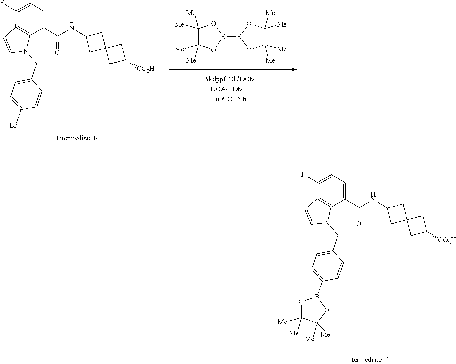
C1=C(Br)C=CC(CN2C3=C(C=C2)C(F)=CC=C3C(=O)NC2CC3(C2)CC([CO2H])C3)=C1.C1([Me])([Me])C([Me])([Me])OB(B2OC([Me])([Me])C([Me])([Me])O2)O1.C1=C(B2OC([Me])([Me])C([Me])([Me])O2)C=CC(CN2C3=C(C=C2)C(F)=CC=C3C(=O)NC2CC3(C2)CC([CO2H])C3)=C1
